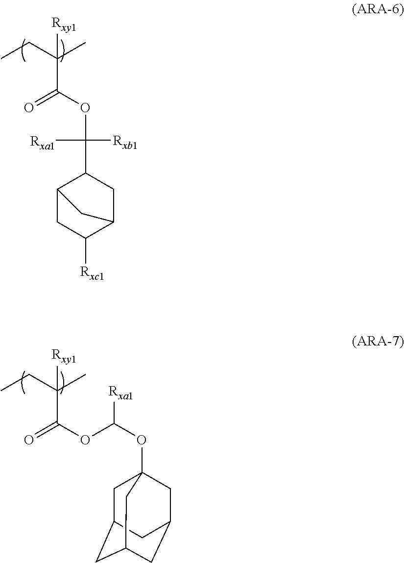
[Rxy1]C(C)(CC)C(OC([Rxa1])([Rxb1])C1C2CC([Rxc1])C(C1)C2)=O.[Rxy1]C(C)(CC)C(OC(OC12CC3CC(CC(C1)C3)C2)[Rxa1])=O
